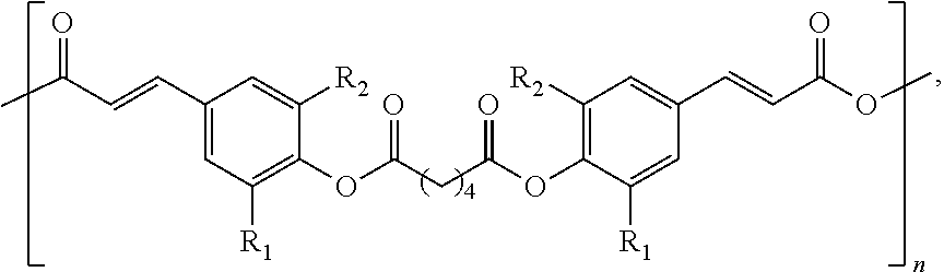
C1(C=CC(C)=O)=CC([R1])=C(OC(=O)CC(=O)OC2=C([R2])C=C(C=CC(OC)=O)C=C2[R1])C([R2])=C1
